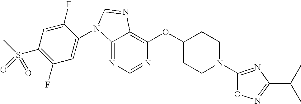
C12=NC=NC(OC3CCN(C4=NC(C(C)C)=NO4)CC3)=C1N=CN2C1=CC(F)=C(S(C)(=O)=O)C=C1F
